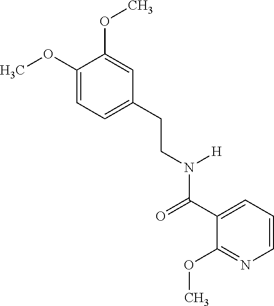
COC1=CC=C(CCN(C(C2=CC=CN=C2OC)=O)[H])C=C1OC
